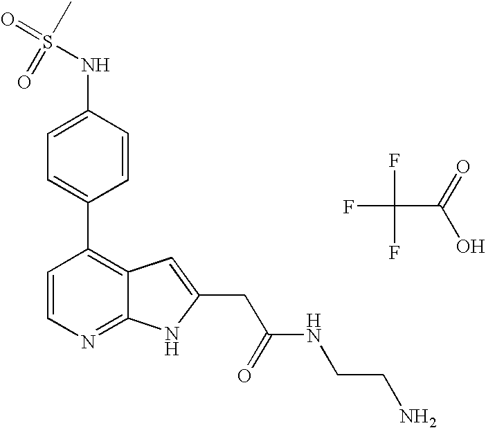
C1=CC(NS(=O)(C)=O)=CC=C1C1=C2C(=NC=C1)NC(CC(=O)NCCN)=C2.FC(F)(C(=O)O)F
